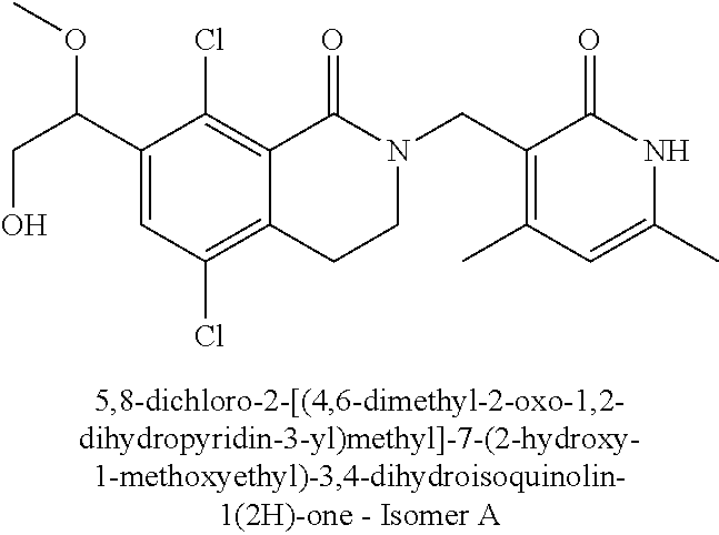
C1(C(CO)OC)=CC(Cl)=C2C(=C1Cl)C(=O)N(CC1=C(C)C=C(C)NC1=O)CC2
